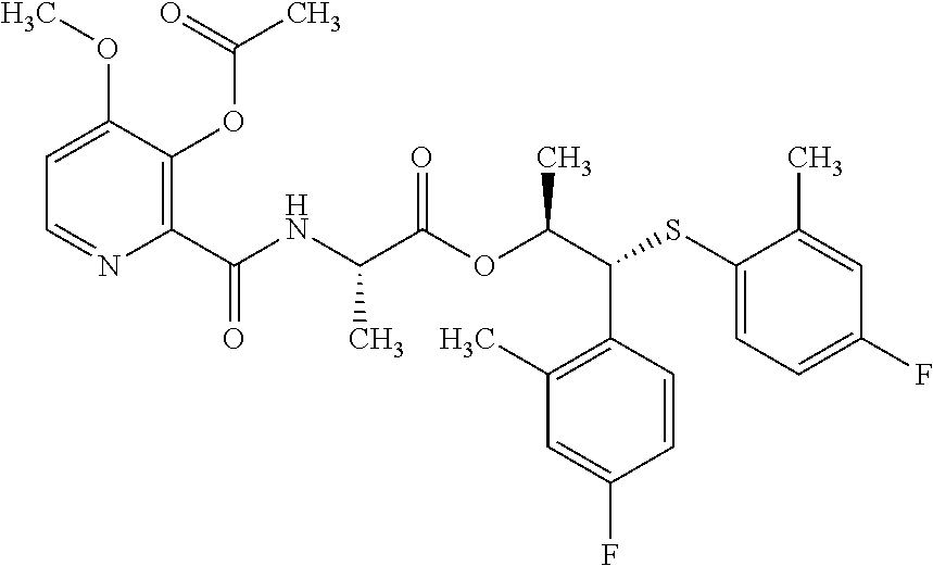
C1(C(=O)NC(C(OC(C(SC2=CC=C(F)C=C2C)C2=C(C)C=C(F)C=C2)C)=O)C)=C(OC(C)=O)C(OC)=CC=N1
